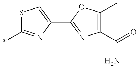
S1C(*)=NC(C2=NC(C(=O)N)=C(C)O2)=C1
